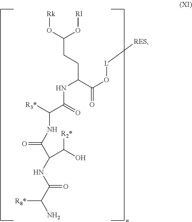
C(NC(C(N)[R8*])=O)(C(O)[R2*])C(NC(C(=O)NC(CCC(O[Rk])O[Rl])C(O[L][RES])=O)[R3*])=O
